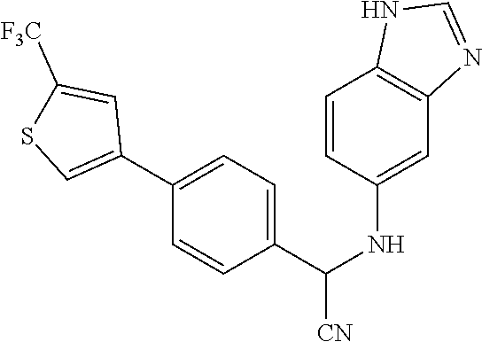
C1(C2=CSC([F3C])=C2)=CC=C(C(NC2=CC3=C(C=C2)NC=N3)[CN])C=C1
